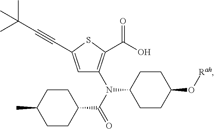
C1=C(C#CC(C)(C)C)SC(C(O)=O)=C1N(C(=O)C1CCC(C)CC1)C1CCC(O[Rah])CC1
